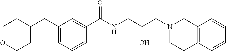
C1(CC2CCOCC2)=CC=CC(C(NCC(CN2CC3=C(CC2)C=CC=C3)O)=O)=C1
